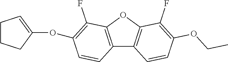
C12=C(OC3=C1C=CC(OCC)=C3F)C(F)=C(OC1=CCCC1)C=C2
